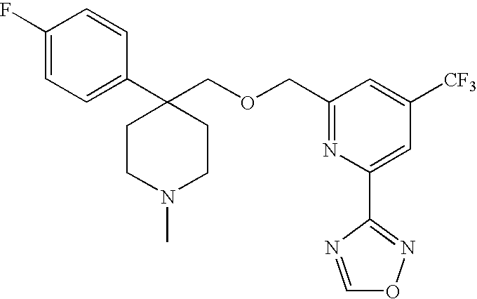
C1(F)=CC=C(C2(COCC3=NC(C4=NOC=N4)=CC([CF3])=C3)CCN(C)CC2)C=C1
